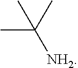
CC(C)([NH2])C
